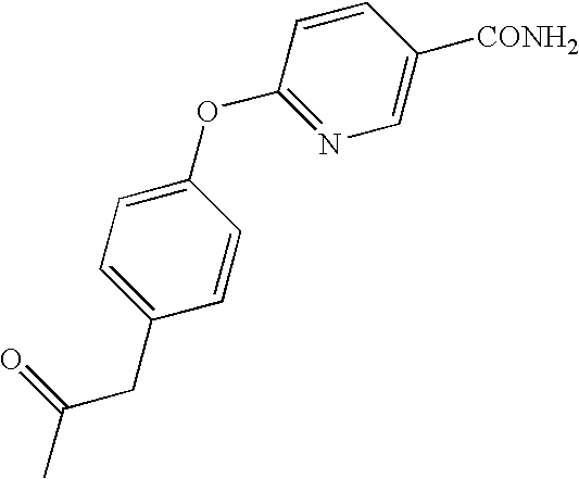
C1=CC(OC2=CC=C(CC(C)=O)C=C2)=NC=C1[CONH2]
